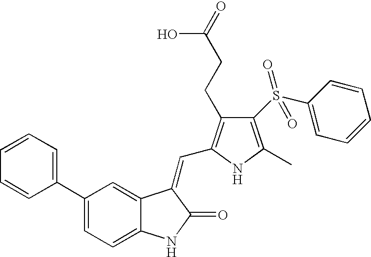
C1(C2=CC=CC=C2)=CC=C2C(=C1)C(=CC1=C(CCC(=O)O)C(S(C3=CC=CC=C3)(=O)=O)=C(C)N1)C(=O)N2
